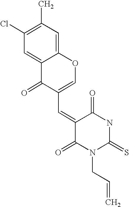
C12=CC(C)=C(Cl)C=C1C(=O)C(C=C1C(=O)N(CC=C)C(=S)NC1=O)=CO2
